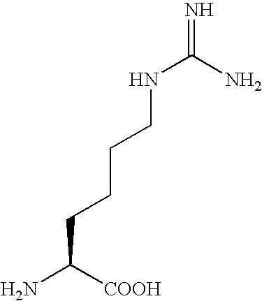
C(CCCCNC(N)=N)([COOH])N
